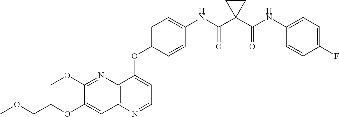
C12=C(N=CC=C1OC1=CC=C(NC(C3(C(NC4=CC=C(F)C=C4)=O)CC3)=O)C=C1)C=C(OCCOC)C(OC)=N2
